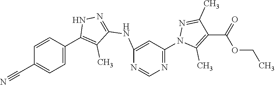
N1=C(N2C(C)=C(C(=O)OCC)C(C)=N2)C=C(NC2=NNC(C3=CC=C(C#N)C=C3)=C2C)N=C1
